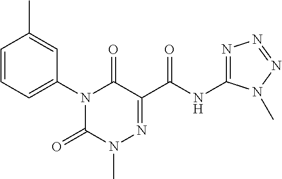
N1(C2=CC=CC(C)=C2)C(=O)N(C)N=C(C(NC2=NN=NN2C)=O)C1=O
